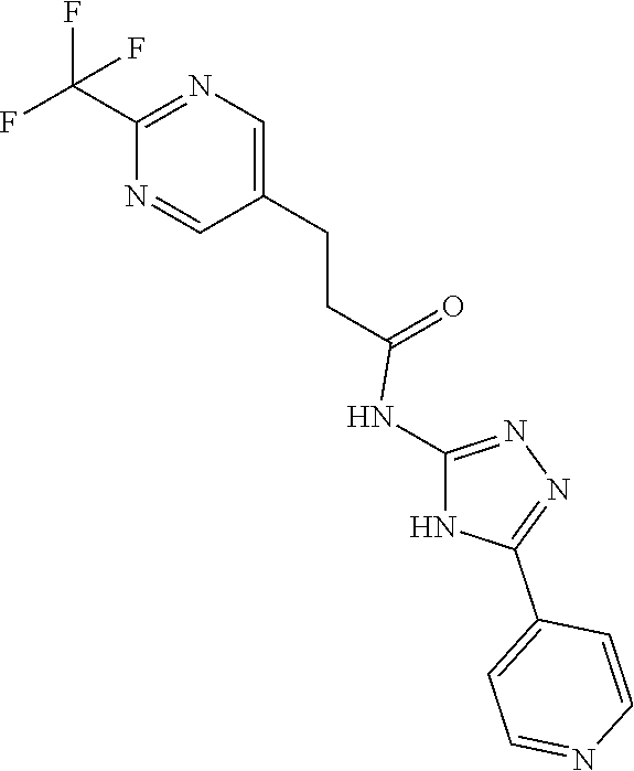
C1=C(CCC(=O)NC2=NN=C(C3=CC=NC=C3)N2)C=NC(C(F)(F)F)=N1
